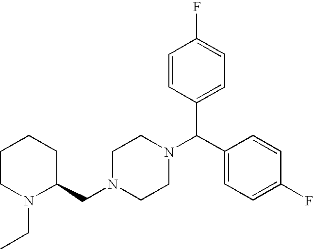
C1CN(CC)C(CN2CCN(C(C3=CC=C(F)C=C3)C3=CC=C(F)C=C3)CC2)CC1
